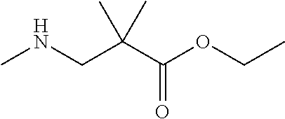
CNCC(C(OCC)=O)(C)C
